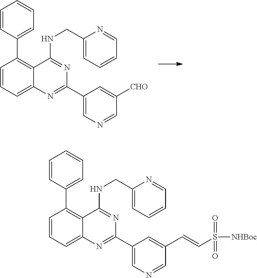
C1=CC=C2C(=C1C1=CC=CC=C1)C(NCC1=CC=CC=N1)=NC(C1=CN=CC(C=CS([NHBoc])(=O)=O)=C1)=N2.C1=CC=C2C(=C1C1=CC=CC=C1)C(NCC1=CC=CC=N1)=NC(C1=CN=CC([CHO])=C1)=N2
